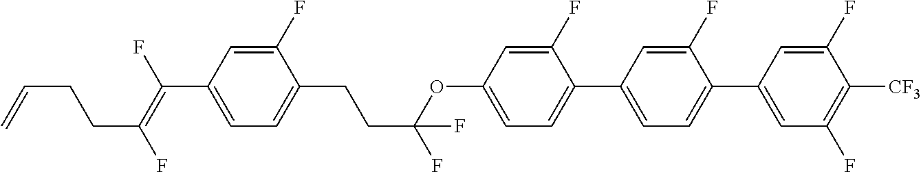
C1(OC(CCC2=CC=C(C(=C(F)CCC=C)F)C=C2F)(F)F)=CC=C(C2=CC=C(C3=CC(F)=C([CF3])C(F)=C3)C(F)=C2)C(F)=C1
